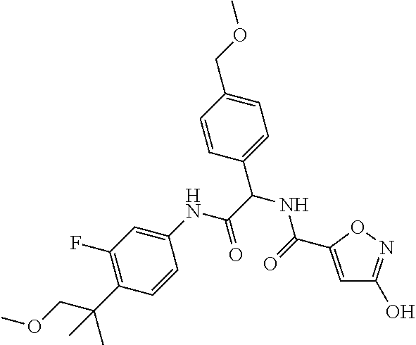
C1=CC(NC(C(NC(C2=CC(O)=NO2)=O)C2=CC=C(COC)C=C2)=O)=CC(F)=C1C(COC)(C)C
